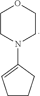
C1CN(C2=CCCC2)CCO1
